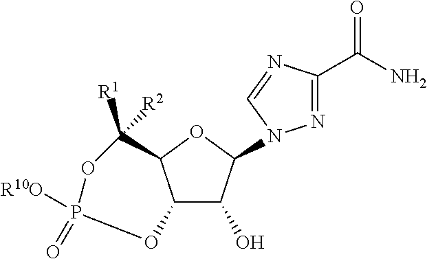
N1=C(C(N)=O)N=CN1C1C(O)C2C(O1)C([R1])([R2])OP(=O)([R10O])O2
